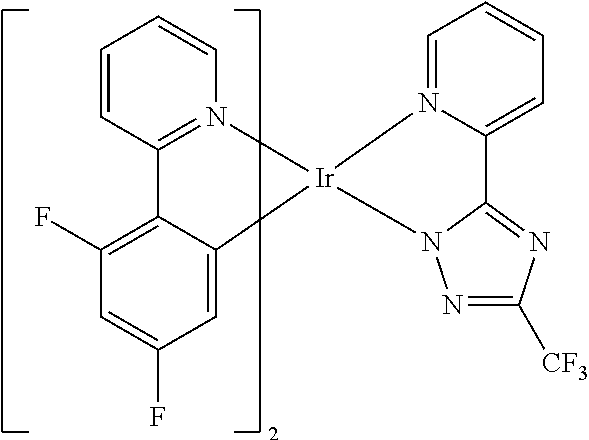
C1=N2C(=CC=C1)C1=NC([CF3])=NN1[Ir]21N2=C(C=CC=C2)C2=C(F)C=C(F)C=C21
